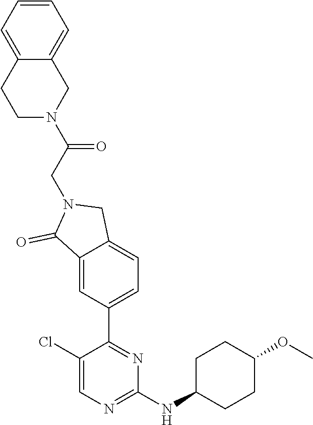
C1(Cl)=CN=C(NC2CCC(OC)CC2)N=C1C1=CC=C2C(=C1)C(=O)N(CC(N1CC3=CC=CC=C3CC1)=O)C2
